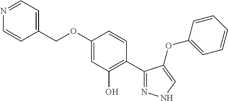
C1=C(COC2=CC(O)=C(C3=NNC=C3OC3=CC=CC=C3)C=C2)C=CN=C1
